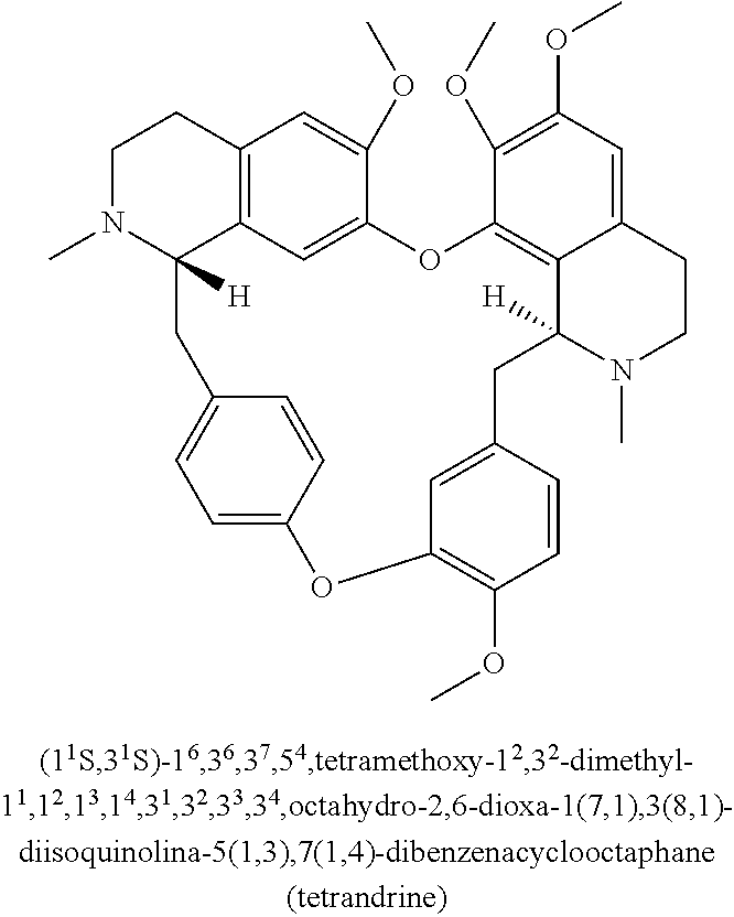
C12=C3C=C(C(OC)=C1)OC1=C4C(=CC(OC)=C1OC)CCN(C)C4([H])CC1=CC(=C(OC)C=C1)OC1=CC=C(CC3([H])N(C)CC2)C=C1
